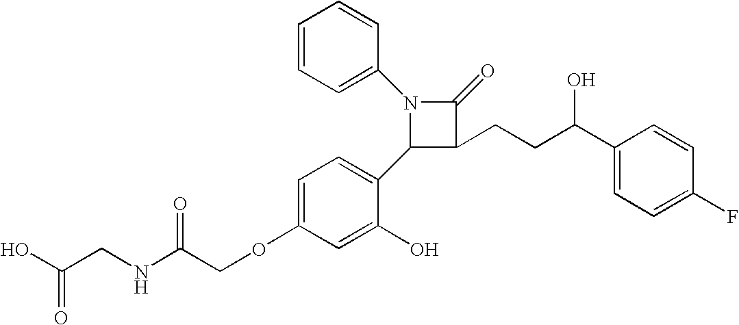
N1(C2=CC=CC=C2)C(C2=CC=C(OCC(NCC(O)=O)=O)C=C2O)C(CCC(C2=CC=C(F)C=C2)O)C1=O
